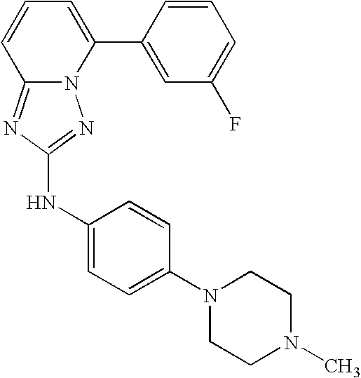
N12C(=NC(NC3=CC=C(N4CCN(C)CC4)C=C3)=N1)C=CC=C2C1=CC(F)=CC=C1
